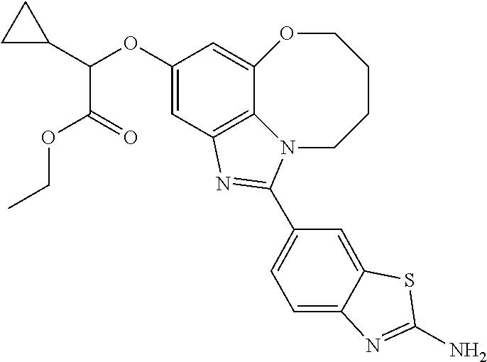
C12=C3C=C(OC(C4CC4)C(OCC)=O)C=C1OCCCCN2C(C1=CC=C2C(=C1)SC(N)=N2)=N3
